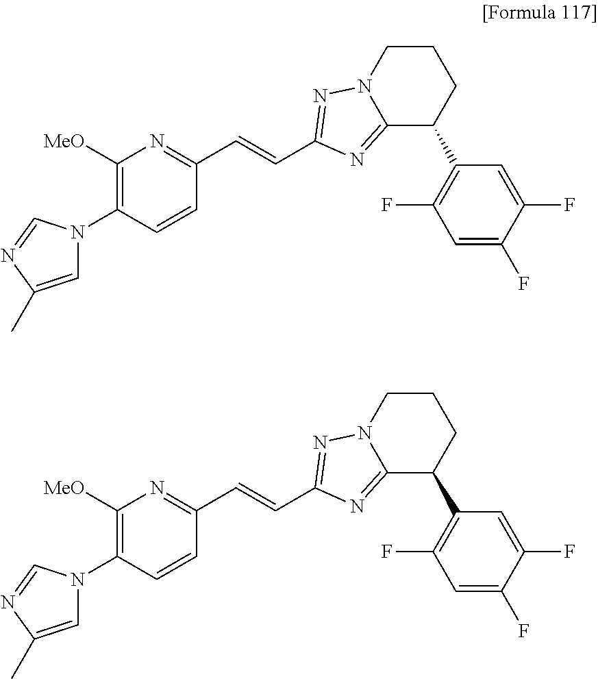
C1([MeO])=C(N2C=C(C)N=C2)C=CC(C=CC2=NN3CCCC(C4=C(F)C=C(F)C(F)=C4)C3=N2)=N1.C1([MeO])=C(N2C=C(C)N=C2)C=CC(C=CC2=NN3CCCC(C4=C(F)C=C(F)C(F)=C4)C3=N2)=N1
